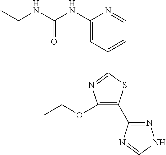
C1(OCC)=C(C2=NNC=N2)SC(C2=CC=NC(NC(NCC)=O)=C2)=N1
